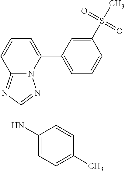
C12=NC(NC3=CC=C(C)C=C3)=NN1C(C1=CC=CC(S(C)(=O)=O)=C1)=CC=C2
